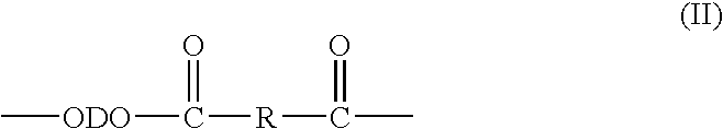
C[ODO]C(=O)[R]C(=O)C
